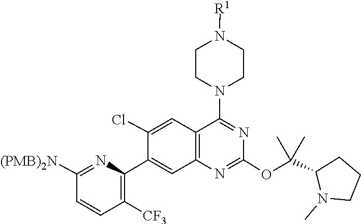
C1(OC(C2N(C)CCC2)(C)C)=NC2=C(C=C(Cl)C(C3=C([CF3])C=CC([(PMB)2N])=N3)=C2)C(N2CCN([R1])CC2)=N1
